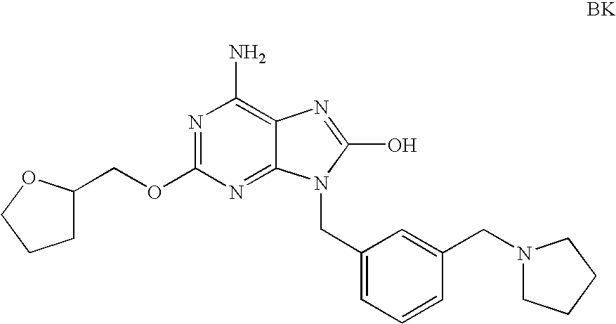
N1=C(OCC2CCCO2)N=C2C(=C1N)N=C(O)N2CC1=CC=CC(CN2CCCC2)=C1
